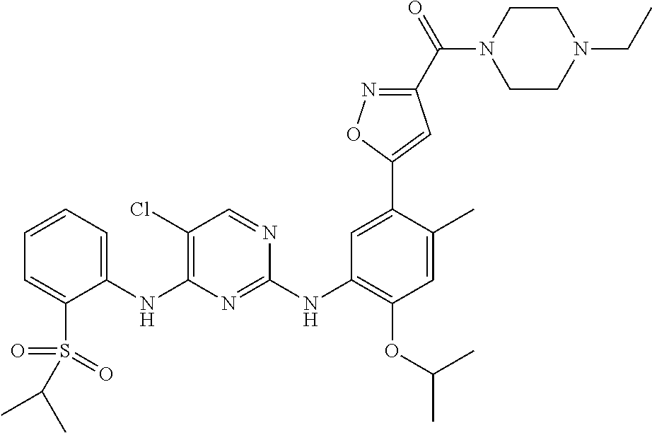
C1(NC2=C(Cl)C=NC(NC3=C(OC(C)C)C=C(C)C(C4=CC(C(N5CCN(CC)CC5)=O)=NO4)=C3)=N2)=CC=CC=C1S(=O)(=O)C(C)C
